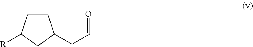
C1CC([R])CC1CC=O
